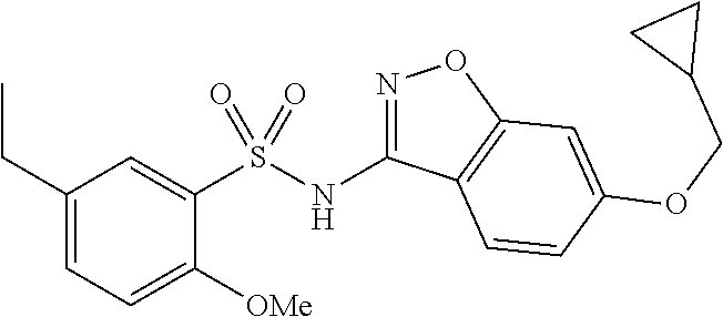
N(C1=NOC2=C1C=CC(OCC1CC1)=C2)S(C1=CC(CC)=CC=C1[OMe])(=O)=O
